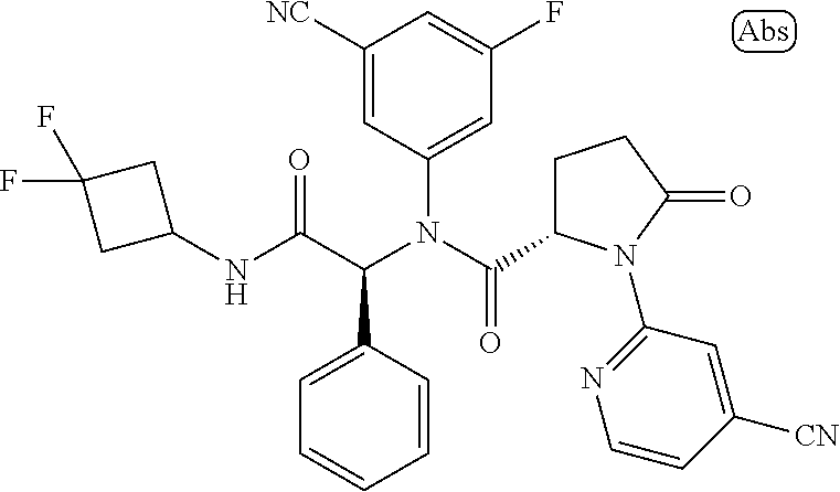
C1=CC(C(C(NC2CC(F)(F)C2)=O)N(C(=O)C2CCC(=O)N2C2=NC=CC([CN])=C2)C2=CC(F)=CC([NC])=C2)=CC=C1
